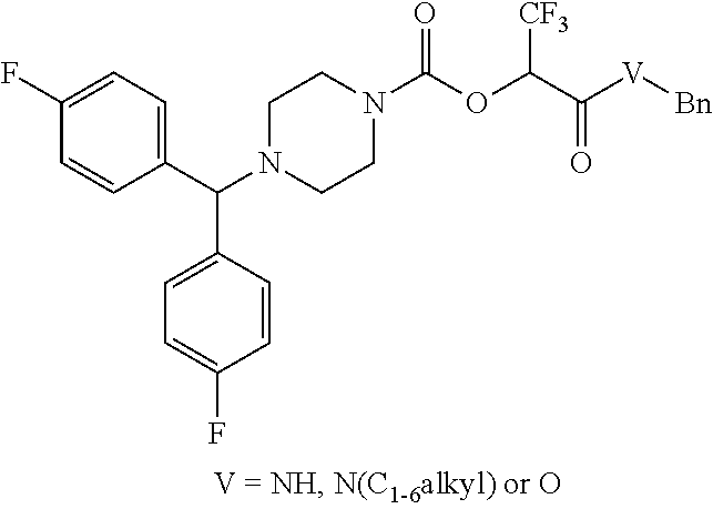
C1(C(N2CCN(C(OC(C([V][Bn])=O)[CF3])=O)CC2)C2=CC=C(F)C=C2)=CC=C(F)C=C1
